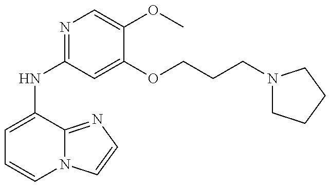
C1=C(NC2=NC=C(OC)C(OCCCN3CCCC3)=C2)C2=NC=CN2C=C1
